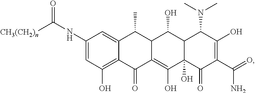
C1(NC([CH3(CH2)n])=O)=CC(O)=C2C(=C1)C(C)C1C(=C(O)C3(O)C(C1O)C(N(C)C)C(O)=C(C(=O)N)C3=O)C2=O
